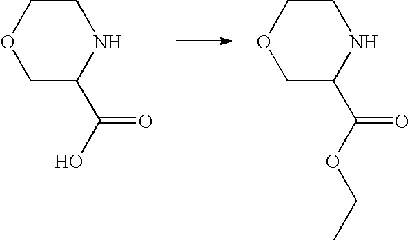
C1C(C(O)=O)NCCO1.C1C(C(OCC)=O)NCCO1
